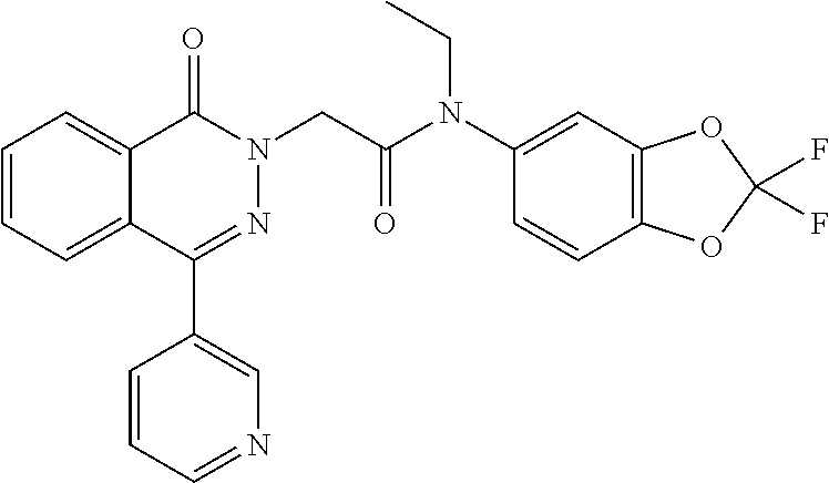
C1=CC=C2C(=C1)C(=O)N(CC(N(C1=CC3=C(C=C1)OC(F)(F)O3)CC)=O)N=C2C1=CN=CC=C1
